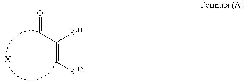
C(=O)C([RA1])=C[RA2].[X]
